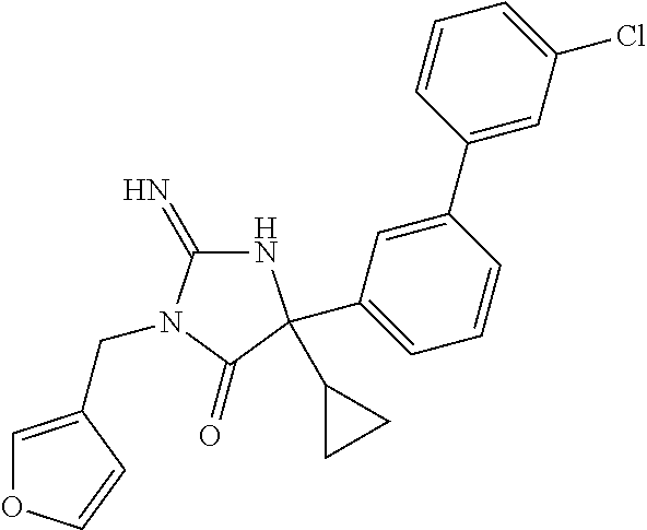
N1C(=N)N(CC2=COC=C2)C(=O)C1(C1CC1)C1=CC=CC(C2=CC(Cl)=CC=C2)=C1
